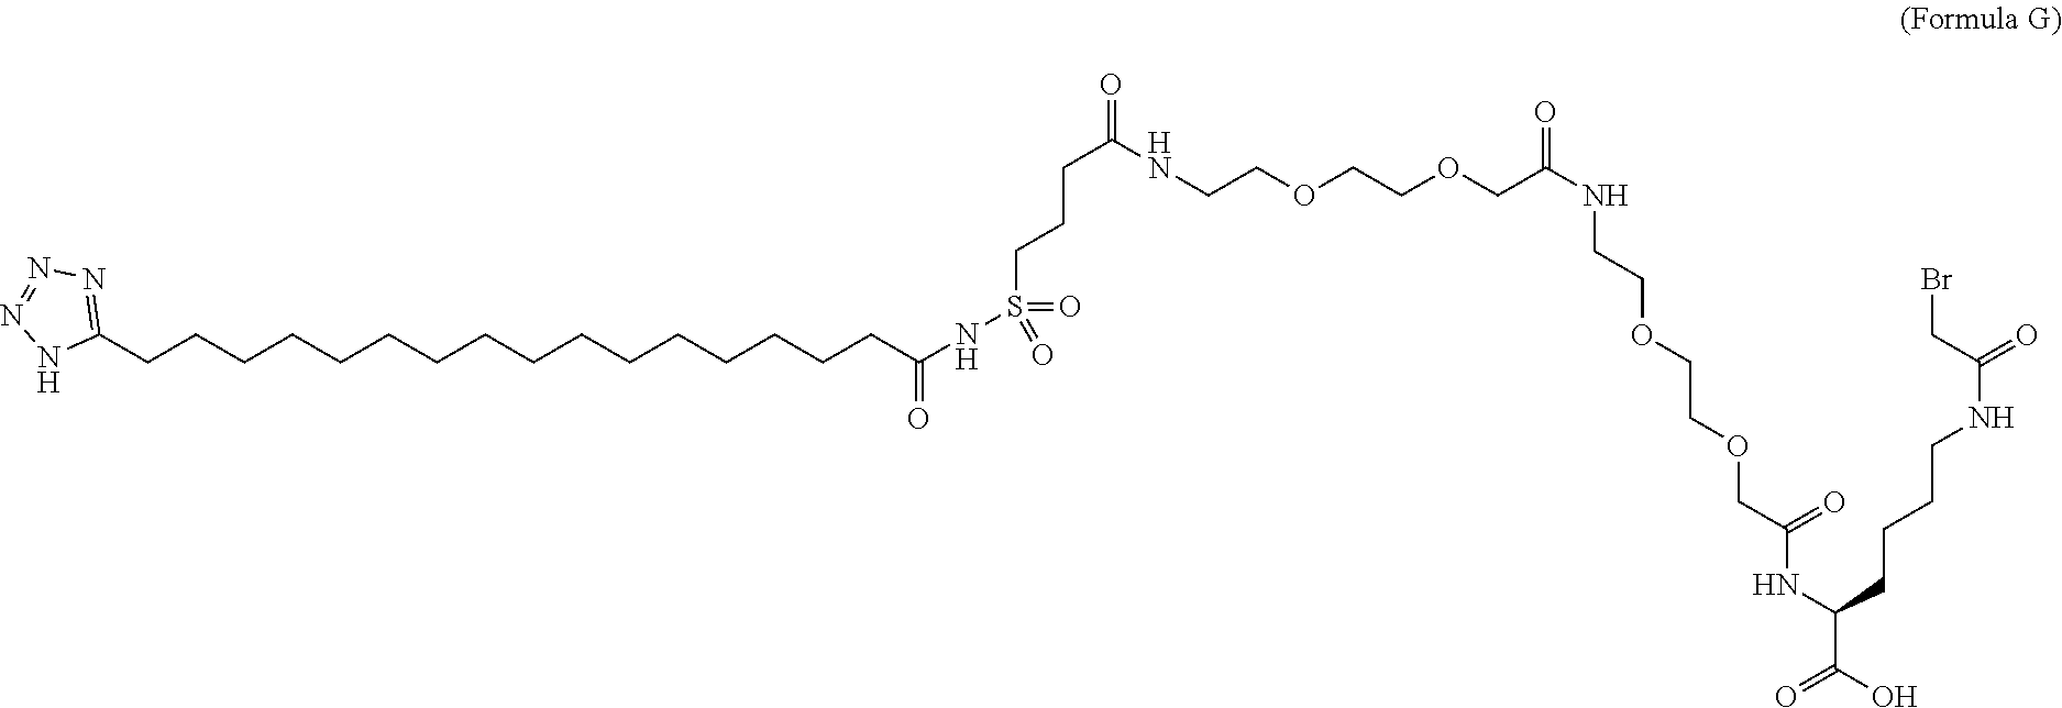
C1(CCCCCCCCCCCCCCCCC(NS(=O)(=O)CCCC(NCCOCCOCC(NCCOCCOCC(=O)NC(CCCCNC(CBr)=O)C(=O)O)=O)=O)=O)=NN=NN1
